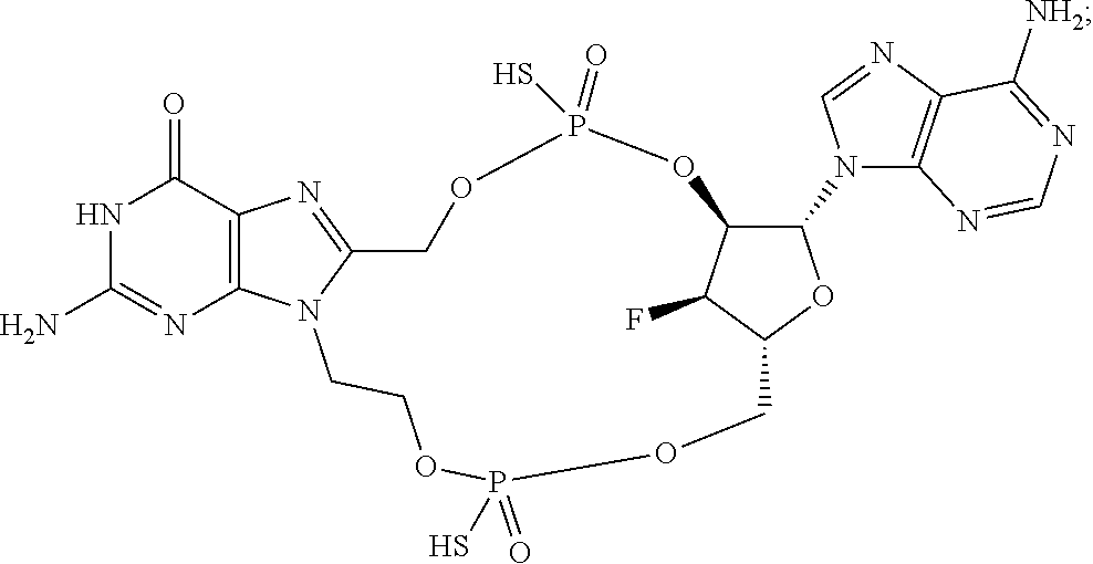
C1(N)=NC2=C(C(=O)N1)N=C1N2CCOP(=O)(S)OCC2OC(N3C4=C(N=C3)C([NH2])=NC=N4)C(C2F)OP(=O)(S)OC1
